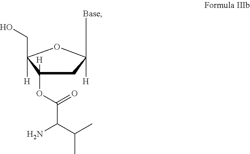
C1C([H])(OC(C(N)C(C)C)=O)C(CO)([H])OC1([Base])[H]
